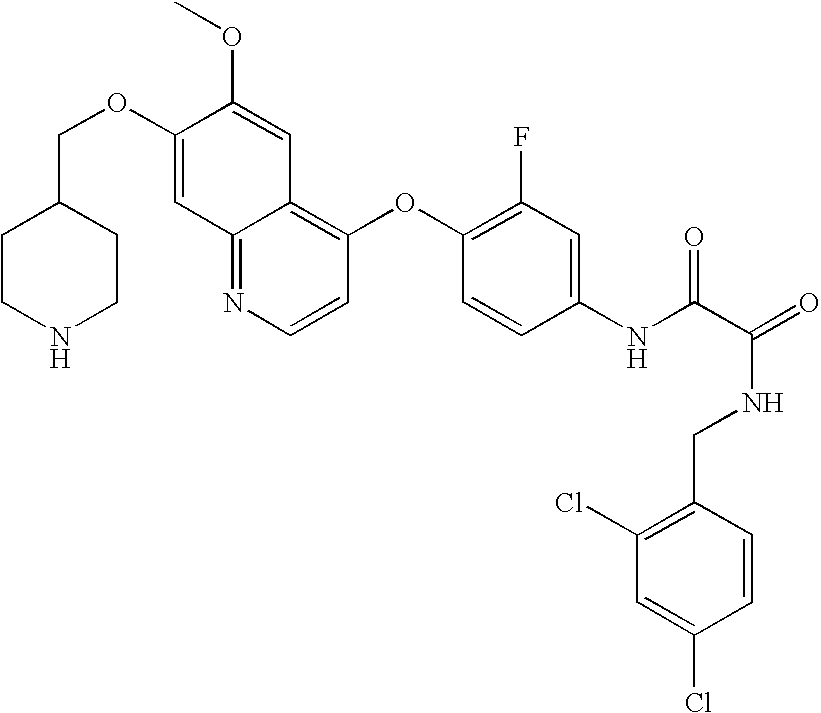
C(OC1=CC2=NC=CC(OC3=C(F)C=C(NC(C(=O)NCC4=C(Cl)C=C(Cl)C=C4)=O)C=C3)=C2C=C1OC)C1CCNCC1
